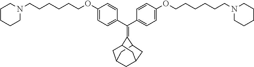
C(C1=CC=C(OCCCCCCN2CCCCC2)C=C1)(C1=CC=C(OCCCCCCN2CCCCC2)C=C1)=C1C2CC3CC(C2)CC1C3
